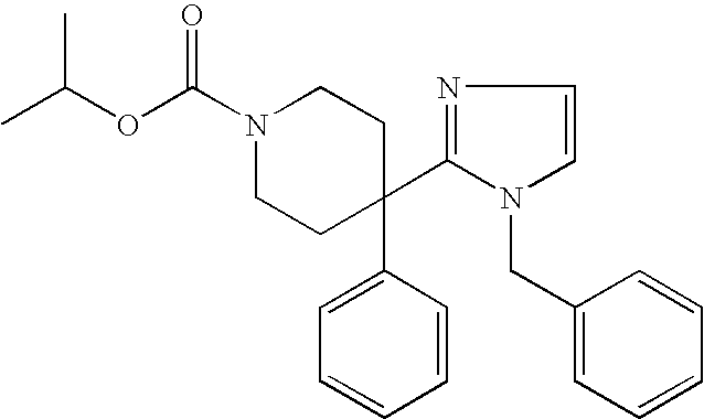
C(N1CCC(C2=CC=CC=C2)(C2=NC=CN2CC2=CC=CC=C2)CC1)(OC(C)C)=O
